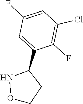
O1NC(C2=CC(F)=CC(Cl)=C2F)CC1
